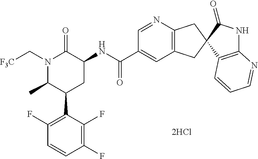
N1(C[F3C])C(C)C(C2=C(F)C=CC(F)=C2F)CC(NC(C2=CC3=C(N=C2)CC2(C3)C3=C(NC2=O)N=CC=C3)=O)C1=O
